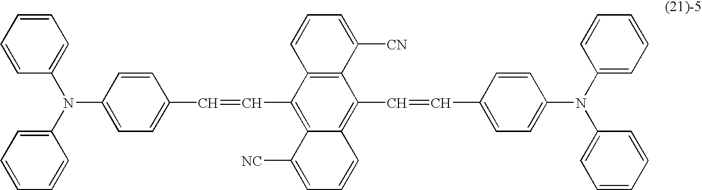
C1=CC=CC(N(C2=CC=CC=C2)C2=CC=C(C=CC3=C4C(=C(C=CC5=CC=C(N(C6=CC=CC=C6)C6=CC=CC=C6)C=C5)C5=C3C=CC=C5[CN])C=CC=C4[NC])C=C2)=C1
